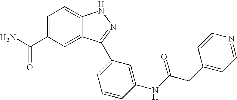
C(C1=CC=C2C(=C1)C(C1=CC=CC(NC(CC3=CC=NC=C3)=O)=C1)=NN2)(N)=O
